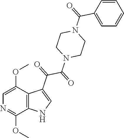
C1=C(OC)C2=C(C(OC)=N1)NC=C2C(=O)C(=O)N1CCN(C(=O)C2=CC=CC=C2)CC1
